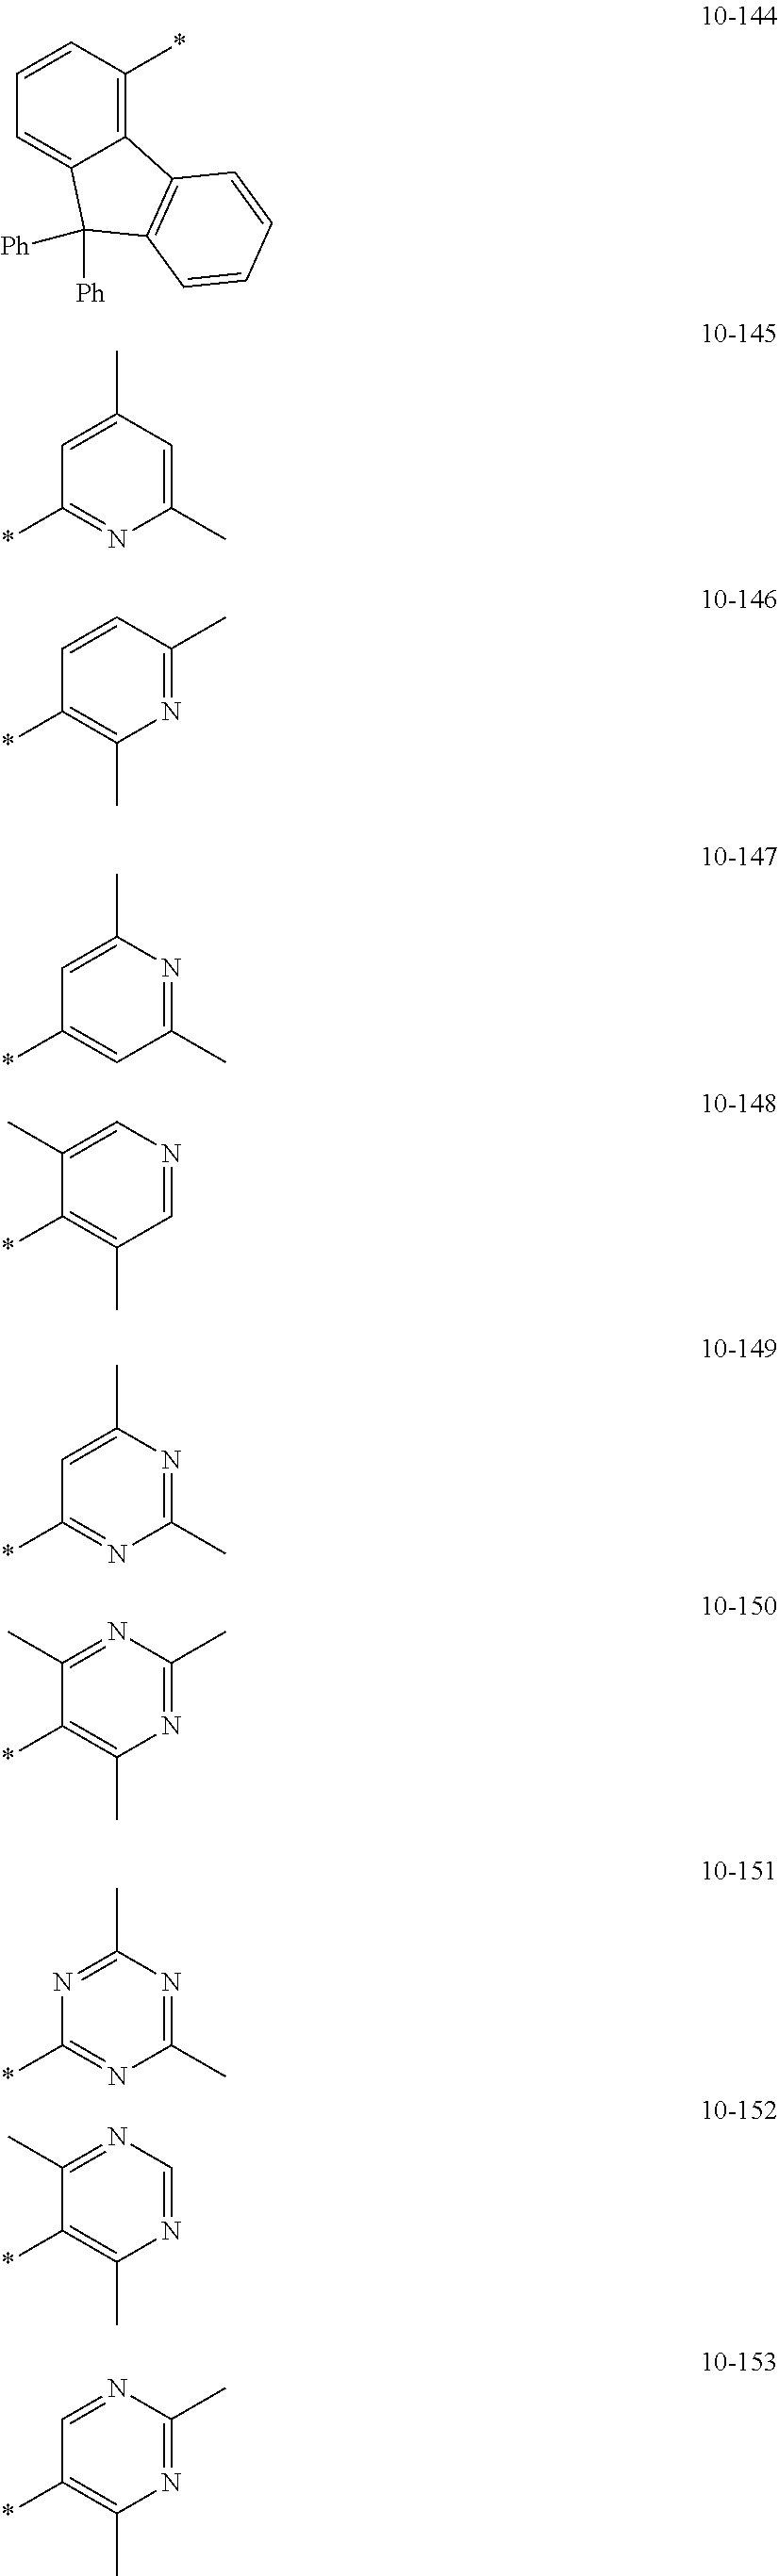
C1=CC(*)=C2C(=C1)C([Ph])([Ph])C1=C2C=CC=C1.C1=C(C)C=C(C)N=C1*.C1=CC(C)=NC(C)=C1*.C1=C(C)N=C(C)C=C1*.C1(C)=CN=CC(C)=C1*.C1=C(C)N=C(C)N=C1*.C1(C)=NC(C)=NC(C)=C1*.N1=C(C)N=C(C)N=C1*.C1(C)=NC=NC(C)=C1*.C1=NC(C)=NC(C)=C1*
